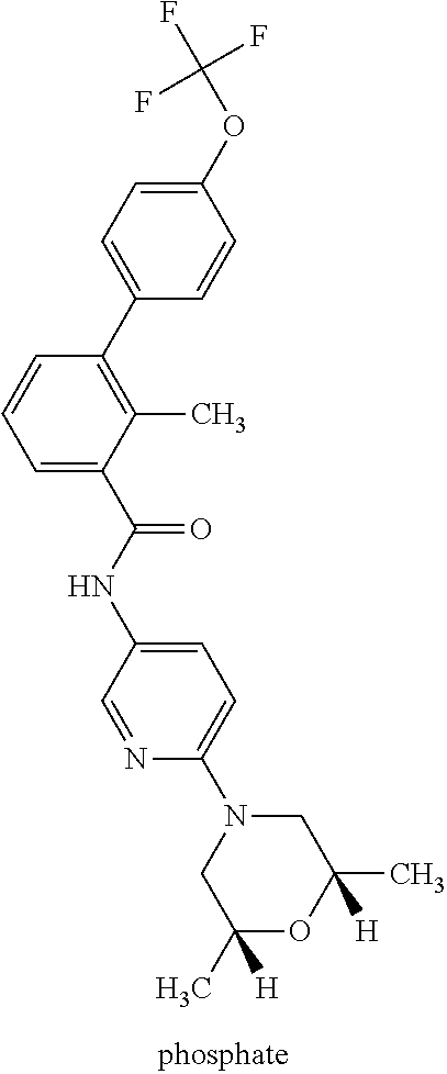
C1(OC(F)(F)F)=CC=C(C2=C(C)C(C(NC3=CC=C(N4CC(C)([H])OC(C)([H])C4)N=C3)=O)=CC=C2)C=C1
